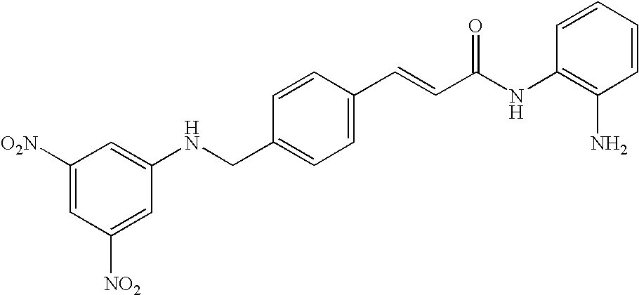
C1(NCC2=CC=C(C=CC(NC3=C(N)C=CC=C3)=O)C=C2)=CC([O2N])=CC([NO2])=C1
